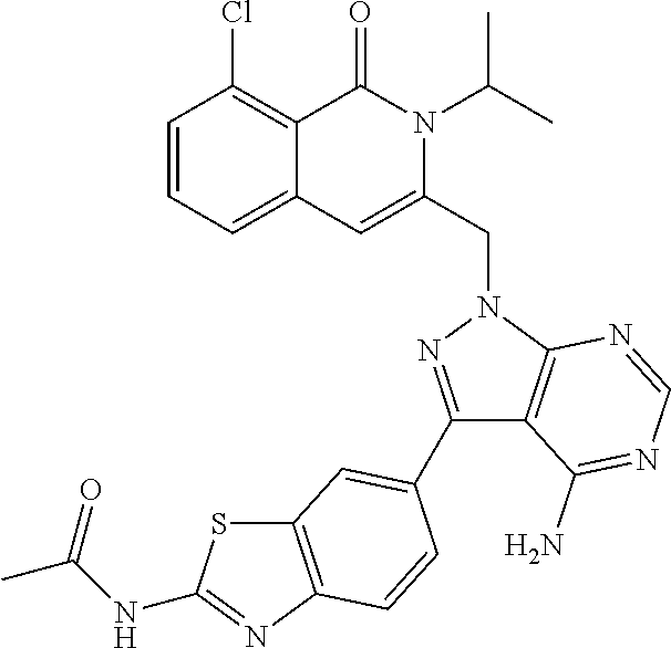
C1=CC=C2C(=C1Cl)C(=O)N(C(C)C)C(CN1C3=C(C(N)=NC=N3)C(C3=CC4=C(N=C(NC(C)=O)S4)C=C3)=N1)=C2
